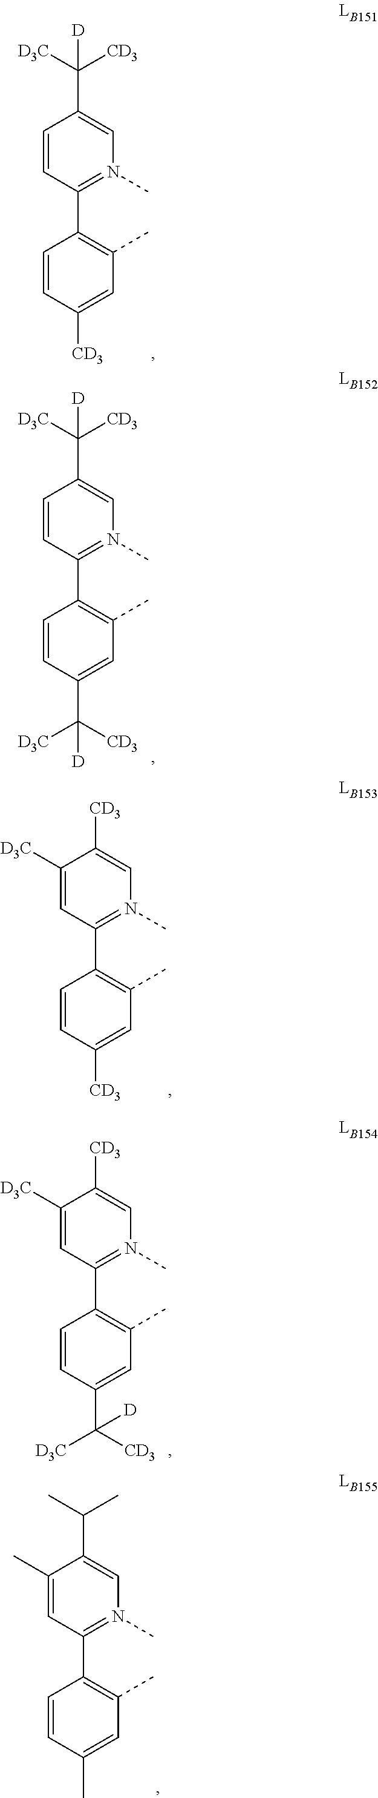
C1=CC(C([D3C])([CD3])[D])=CN(C)=C1C1=C(C)C=C(C([CD3])([D3C])[D])C=C1.C1=C([D3C])C([CD3])=CN(C)=C1C1=C(C)C=C([CD3])C=C1.C1=C([D3C])C([CD3])=CN(C)=C1C1=C(C)C=C(C([CD3])([D])[D3C])C=C1.C1=C(C)C(C(C)C)=CN(C)=C1C1=C(C)C=C(C)C=C1.C1=CC(C([D3C])([CD3])[D])=CN(C)=C1C1=C(C)C=C([CD3])C=C1
